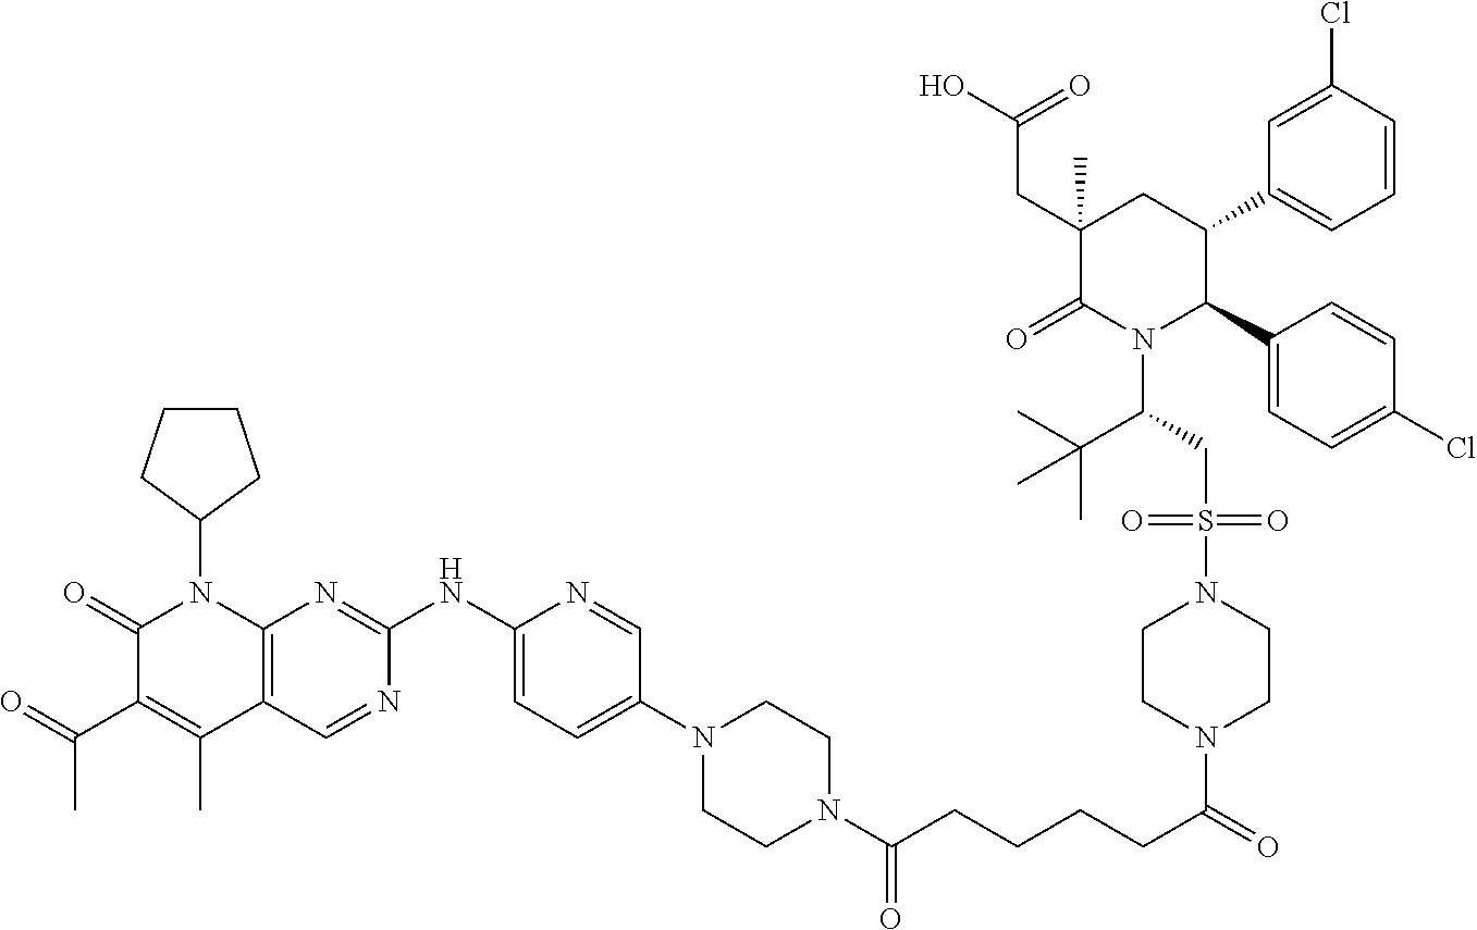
C1(=O)C(C(C)=O)=C(C)C2=C(N1C1CCCC1)N=C(NC1=CC=C(N3CCN(C(CCCCC(=O)N4CCN(S(CC(N5C(=O)C(CC(O)=O)(C)CC(C6=CC=CC(Cl)=C6)C5C5=CC=C(Cl)C=C5)C(C)(C)C)(=O)=O)CC4)=O)CC3)C=N1)N=C2
